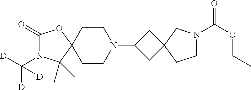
C1(=O)N(C([D])([D])[D])C(C)(C)C2(O1)CCN(C1CC3(C1)CN(C(OCC)=O)CC3)CC2
